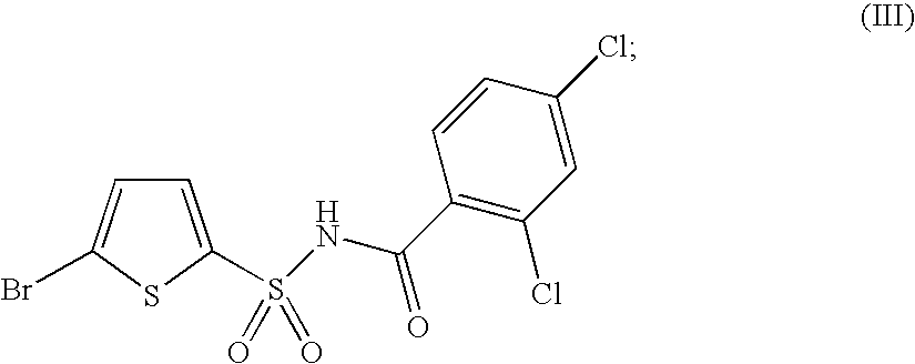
C1=C(S(NC(C2=C(Cl)C=C(Cl)C=C2)=O)(=O)=O)SC(Br)=C1
